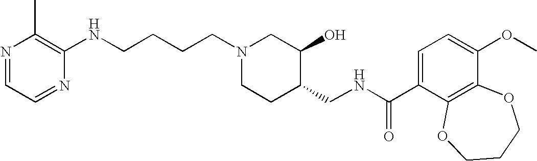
C(CCCN1CCC(CNC(C2=CC=C(OC)C3=C2OCCCO3)=O)C(O)C1)NC1=C(C)N=CC=N1
